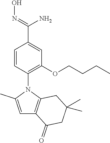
C1=C(C)N(C2=C(OCCCC)C=C(C(N)=NO)C=C2)C2=C1C(=O)CC(C)(C)C2
